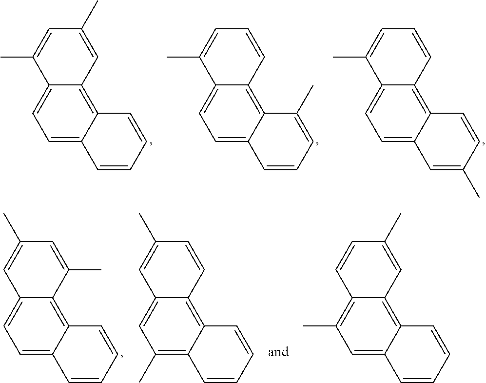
C1=C(C)C2=CC=C3C(=C2C=C1C)C=CC=C3.C1=C(C)C2=CC=C3C(=C2C=C1)C(C)=CC=C3.C1=C(C)C2=CC=C3C(=C2C=C1)C=CC(C)=C3.C1(C)=CC2=CC=C3C(=C2C(C)=C1)C=CC=C3.C1(C)=CC2=CC(C)=C3C(=C2C=C1)C=CC=C3.C1=CC2=C(C)C=C3C(=C2C=C1C)C=CC=C3
